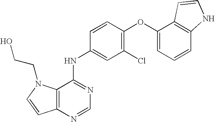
C12=C(N=CN=C1NC1=CC(Cl)=C(OC3=CC=CC4=C3C=CN4)C=C1)C=CN2CCO
